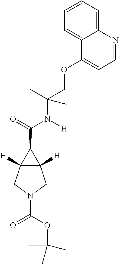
C12([H])C([H])(CN(C(=O)OC(C)(C)C)C1)C2C(=O)N([H])C(COC1=CC=NC2=CC=CC=C12)(C)C
